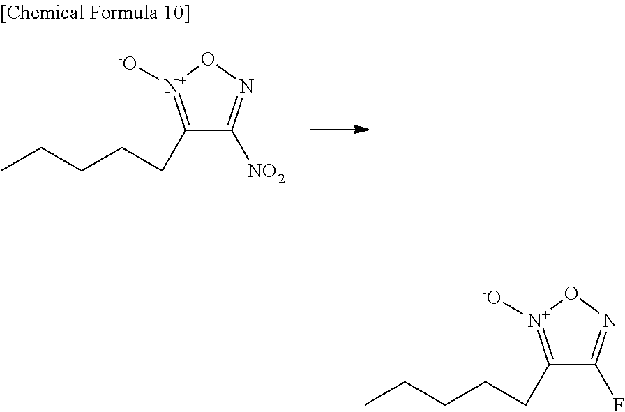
C1(CCCCC)=[N+]([-O])ON=C1[NO2].C1(F)=NO[N+]([-O])=C1CCCCC
